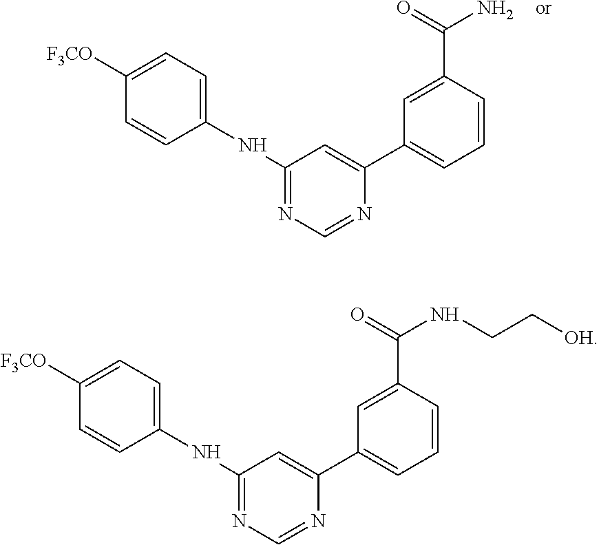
C1(NC2=CC=C([F3CO])C=C2)=NC=NC(C2=CC=CC(C(=O)N)=C2)=C1.C1(NC2=CC=C([F3CO])C=C2)=NC=NC(C2=CC=CC(C(=O)NCC[OH])=C2)=C1
